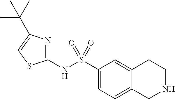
C1(NS(C2=CC=C3C(=C2)CCNC3)(=O)=O)=NC(C(C)(C)C)=CS1
